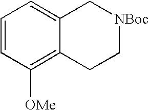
C1=CC([OMe])=C2C(=C1)C[NBoc]CC2
